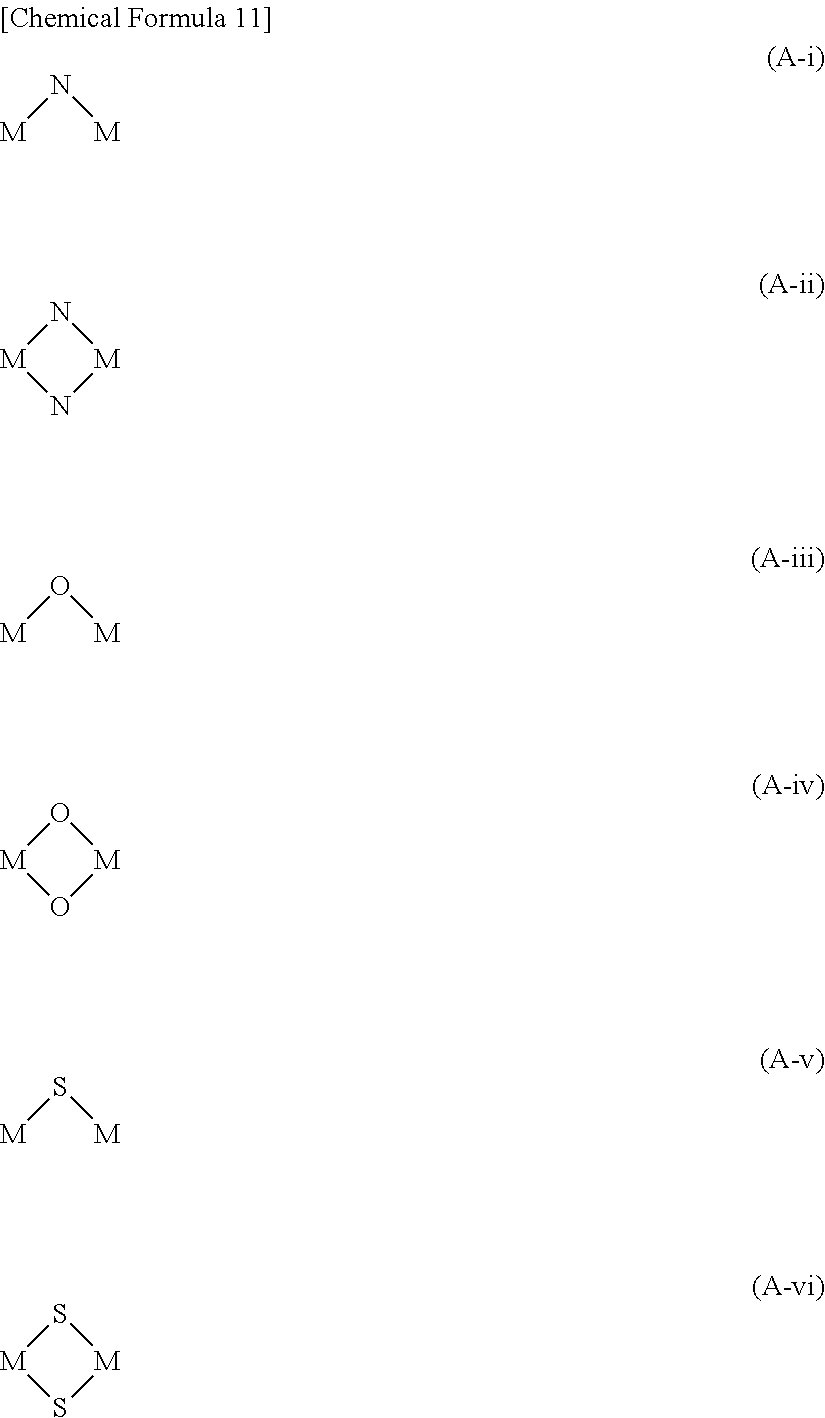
N([M])[M].N1[M]N[M]1.O([M])[M].O1[M]O[M]1.S([M])[M].S1[M]S[M]1
